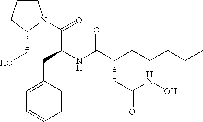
C1CCC(CO)N1C(C(CC1=CC=CC=C1)NC(C(CCCCC)CC(=O)NO)=O)=O
